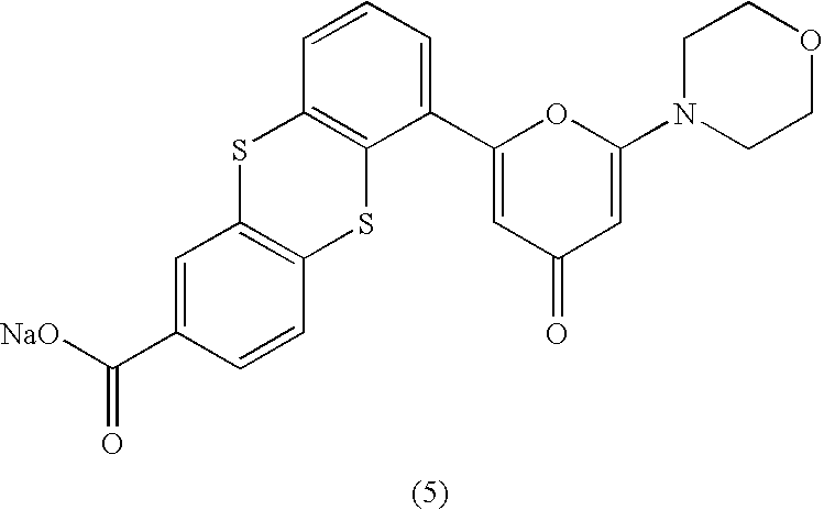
[NaO]C(C1=CC2=C(C=C1)SC1=C(S2)C=CC=C1C1=CC(=O)C=C(N2CCOCC2)O1)=O
